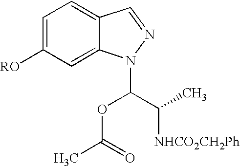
C1=C([RO])C=C2C(=C1)C=NN2C(C([NHCO2CH2Ph])C)OC(C)=O
